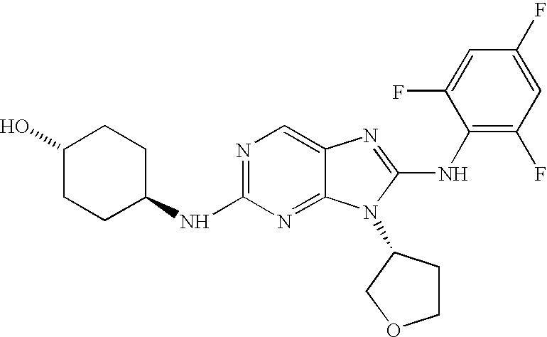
N1=C(NC2CCC(O)CC2)N=C2C(=C1)N=C(NC1=C(F)C=C(F)C=C1F)N2C1CCOC1
